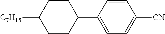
C1CC([C7H15])CCC1C1=CC=C([CN])C=C1
